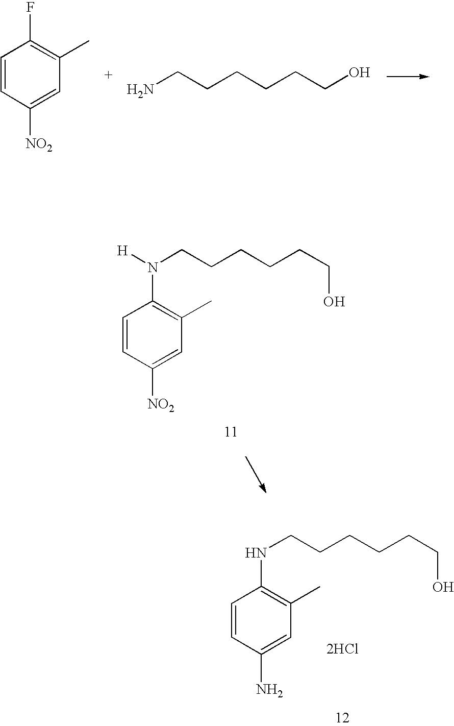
C1=CC([NO2])=CC(C)=C1F.NCCCCCCO.N(CCCCCCO)(C1=C(C)C=C([NO2])C=C1)[H].N(CCCCCCO)C1=C(C)C=C(N)C=C1.[2HCl]
